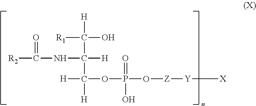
N(C([H])(C(O)([R1])[H])C(OP(O[Z][Y][X])(=O)O)([H])[H])C([R2])=O
